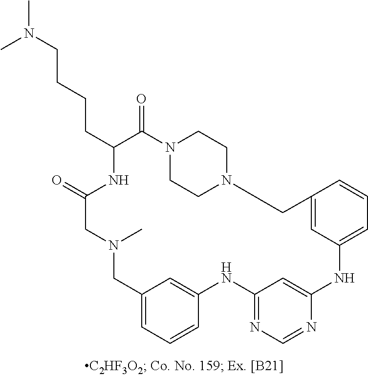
C12=CC=CC(=C1)NC1=NC=NC(=C1)NC1=CC=CC(=C1)CN1CCN(C(=O)C(CCCCN(C)C)NC(=O)CN(C)C2)CC1
